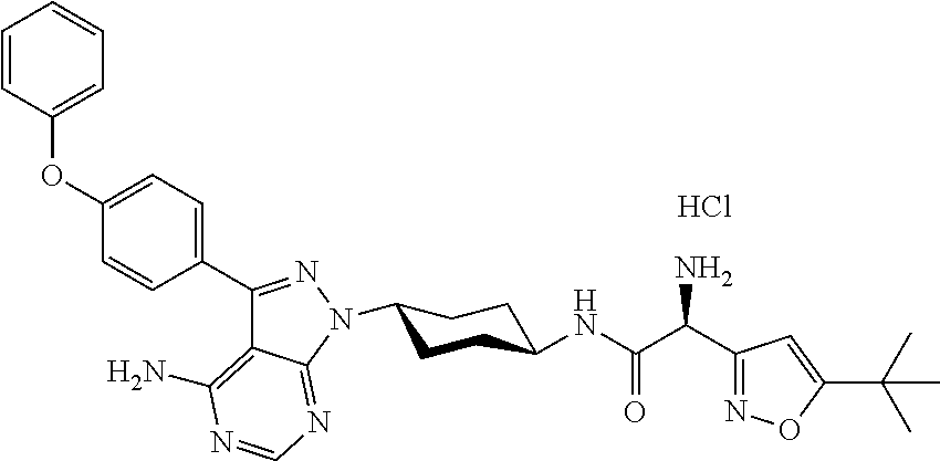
C1(N2C3=NC=NC(N)=C3C(C3=CC=C(OC4=CC=CC=C4)C=C3)=N2)CCC(NC(C(C2=NOC(C(C)(C)C)=C2)N)=O)CC1.Cl
